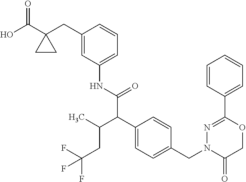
C1(C(O)=O)(CC2=CC(NC(C(C3=CC=C(CN4C(=O)COC(C5=CC=CC=C5)=N4)C=C3)C(CC(F)(F)F)C)=O)=CC=C2)CC1
